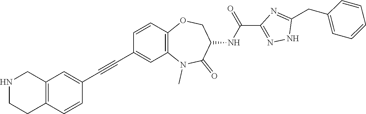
C12=C(C=CC(C#CC3=CC4=C(C=C3)CCNC4)=C1)OCC(NC(C1=NNC(CC3=CC=CC=C3)=N1)=O)C(=O)N2C
